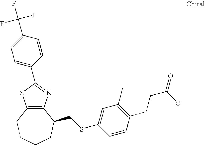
C12=C(N=C(C3=CC=C(C(F)(F)F)C=C3)S1)C(CSC1=CC(C)=C(CCC(=O)O)C=C1)CCCC2
